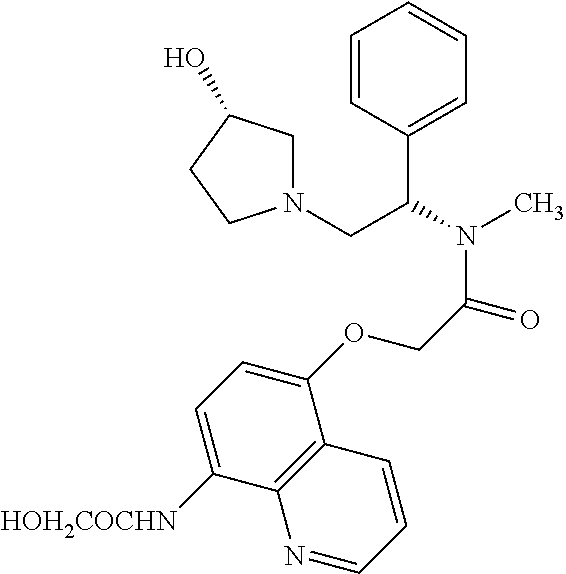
C1=CC(C(CN2CC(O)CC2)N(C)C(COC2=CC=C([HOH2COCHN])C3=C2C=CC=N3)=O)=CC=C1
